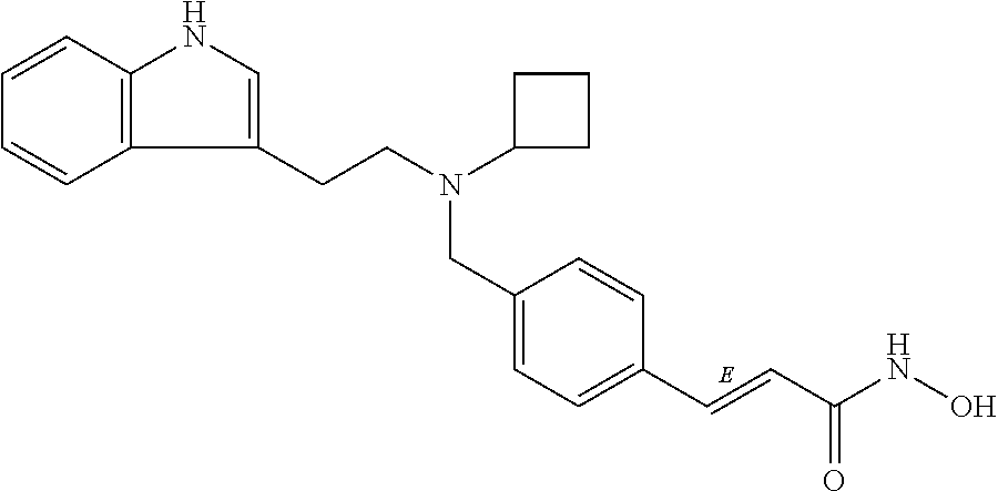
C1=CC2=C(C=C1)C(CCN(CC1=CC=C(C=CC(NO)=O)C=C1)C1CCC1)=CN2
